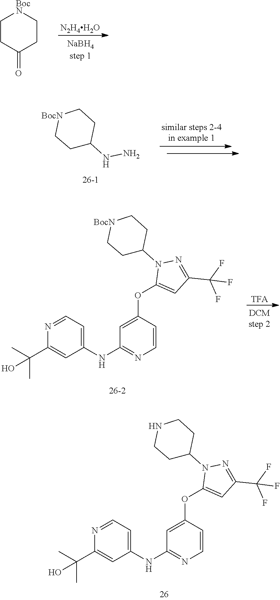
C1=C(OC2=CC(NC3=CC=NC(C(C)(O)C)=C3)=NC=C2)N(C2CCNCC2)N=C1C(F)(F)F.[N2H4H2O].C1CC(=O)CC[BocN]1.NNC1CC[BocN]CC1.C1=C(OC2=CC(NC3=CC=NC(C(C)(O)C)=C3)=NC=C2)N(C2CC[BocN]CC2)N=C1C(F)(F)F.[TFA]
